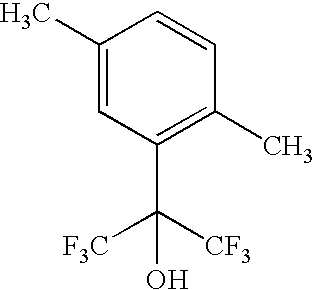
C1(C)=CC(C([F3C])(O)[CF3])=C(C)C=C1
